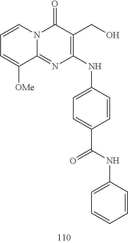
C1=CC=C([OMe])C2=NC(NC3=CC=C(C(NC4=CC=CC=C4)=O)C=C3)=C(CO)C(=O)N12
